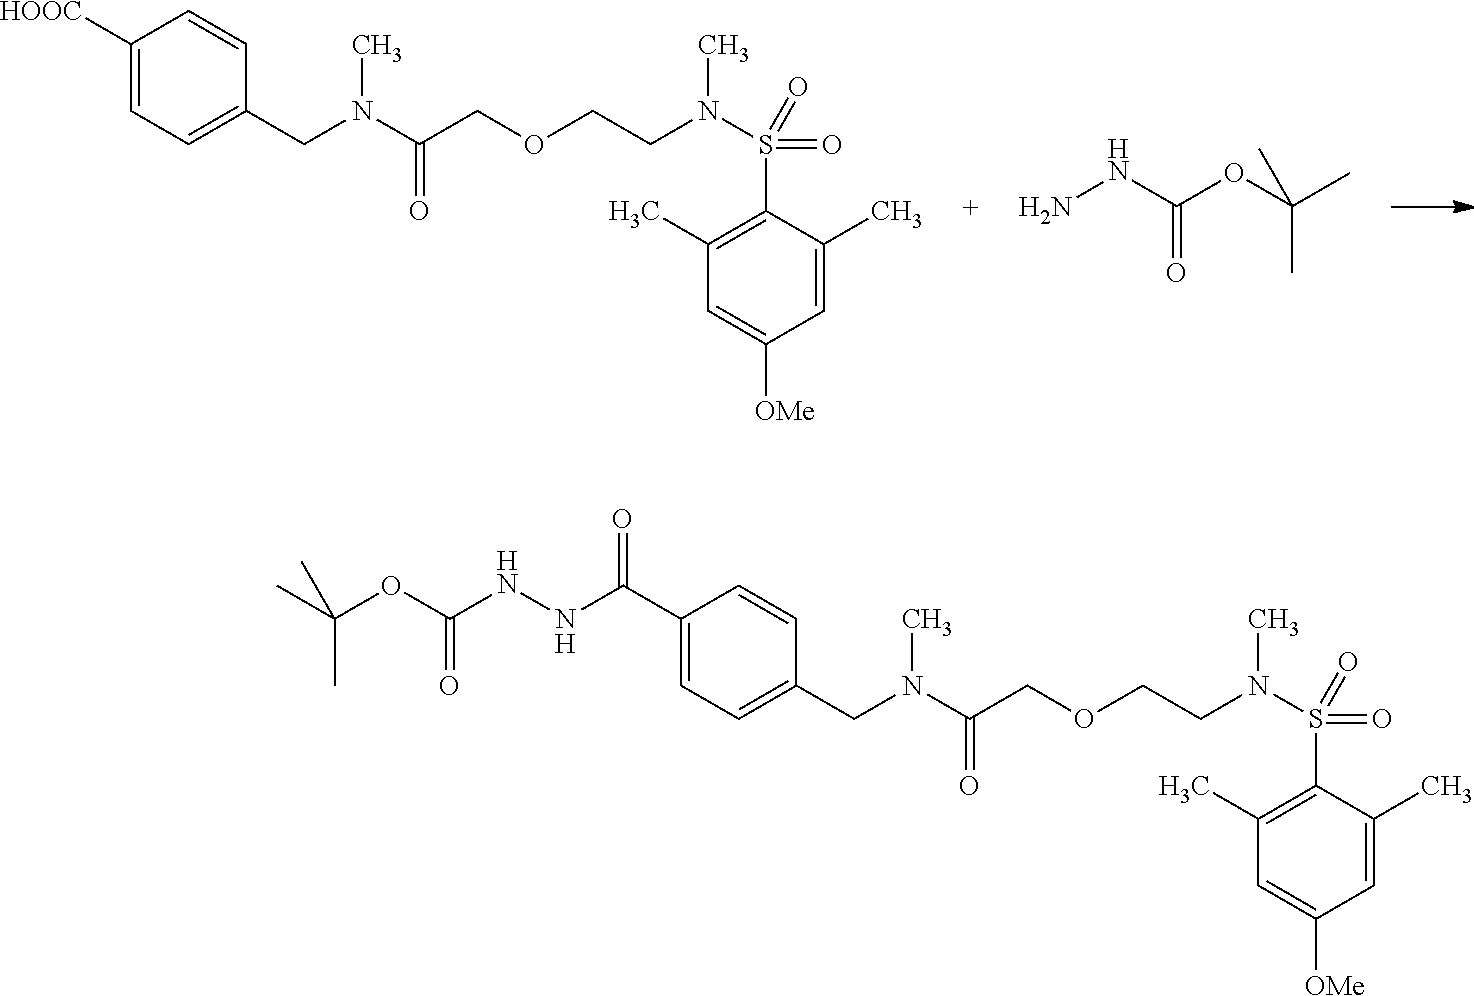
C1=C(C)C(S(=O)(=O)N(CCOCC(N(CC2=CC=C([HOOC])C=C2)C)=O)C)=C(C)C=C1[OMe].NNC(OC(C)(C)C)=O.C1=C(C)C(S(=O)(=O)N(CCOCC(N(CC2=CC=C(C(=O)NNC(=O)OC(C)(C)C)C=C2)C)=O)C)=C(C)C=C1[OMe]
